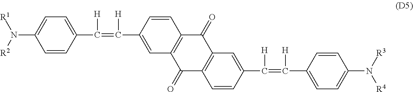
C1(=O)C2=C(C(=O)C3=C1C=C(C(=C(C1=CC=C(N([R2])[R1])C=C1)[H])[H])C=C3)C=C(C([H])=C([H])C1=CC=C(N([R3])[R4])C=C1)C=C2
